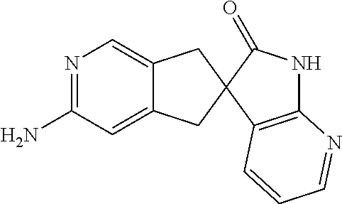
N1=C(N)C=C2C(=C1)CC1(C2)C2=C(NC1=O)N=CC=C2
